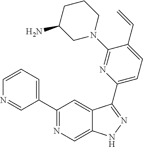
C1(C2=CC=CN=C2)=NC=C2C(=C1)C(C1=CC=C(C=C)C(N3CCCC(N)C3)=N1)=NN2
